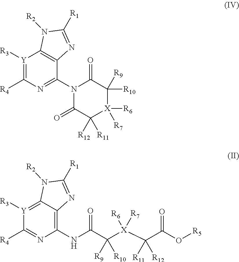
[Y]1([R3])=C([R4])N=C(N2C(=O)C([R12])([R11])[X]([R7])([R6])C([R10])([R9])C2=O)C2=C1N([R2])C([R1])=N2.[Y]1([R3])=C2C(=C(NC(C([X](C(C(O[R5])=O)([R11])[R12])([R6])[R7])([R9])[R10])=O)N=C1[R4])N=C([R1])N2[R2]
